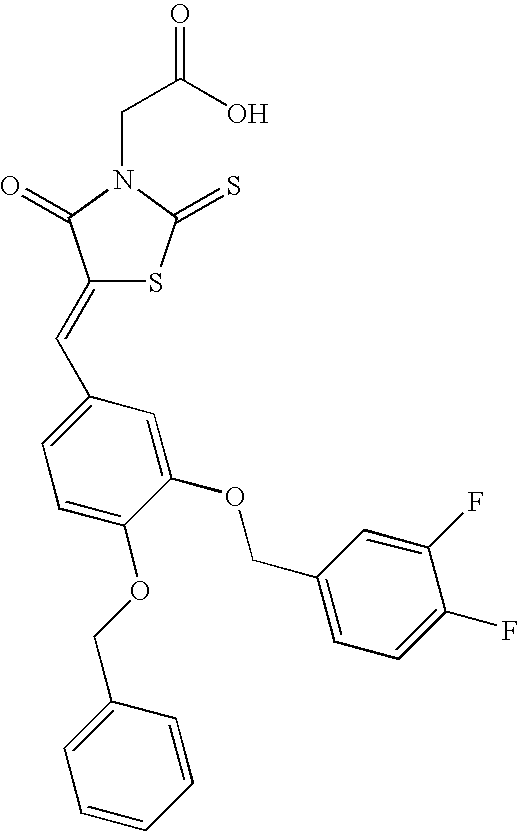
C(C(O)=O)N1C(=O)C(=CC2=CC=C(OCC3=CC=CC=C3)C(OCC3=CC=C(F)C(F)=C3)=C2)SC1=S
